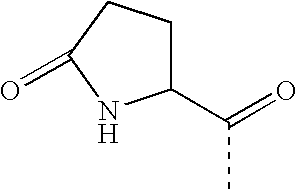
C1(C(=O)C)CCC(=O)N1
